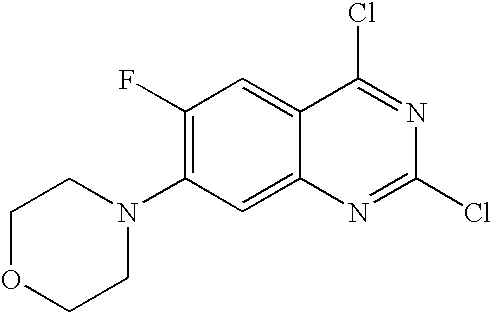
C12=CC(N3CCOCC3)=C(F)C=C1C(Cl)=NC(Cl)=N2
